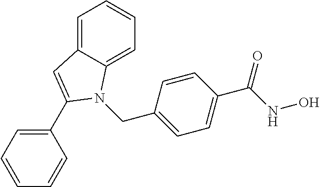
C1=C2C(=CC=C1)N(CC1=CC=C(C(NO)=O)C=C1)C(C1=CC=CC=C1)=C2
